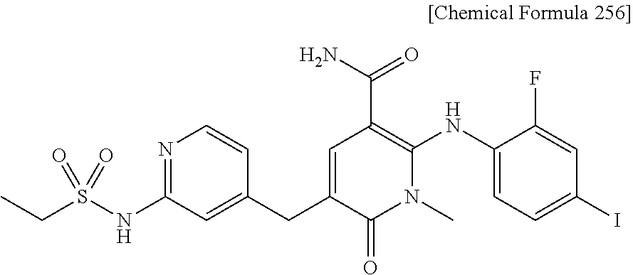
CCS(NC1=NC=CC(CC2=CC(C(=O)N)=C(NC3=CC=C(I)C=C3F)N(C)C2=O)=C1)(=O)=O
